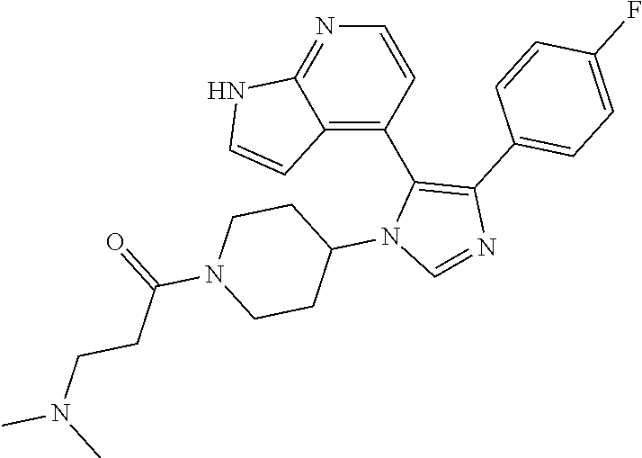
N1=C2C(=C(C3=C(C4=CC=C(F)C=C4)N=CN3C3CCN(C(=O)CCN(C)C)CC3)C=C1)C=CN2
